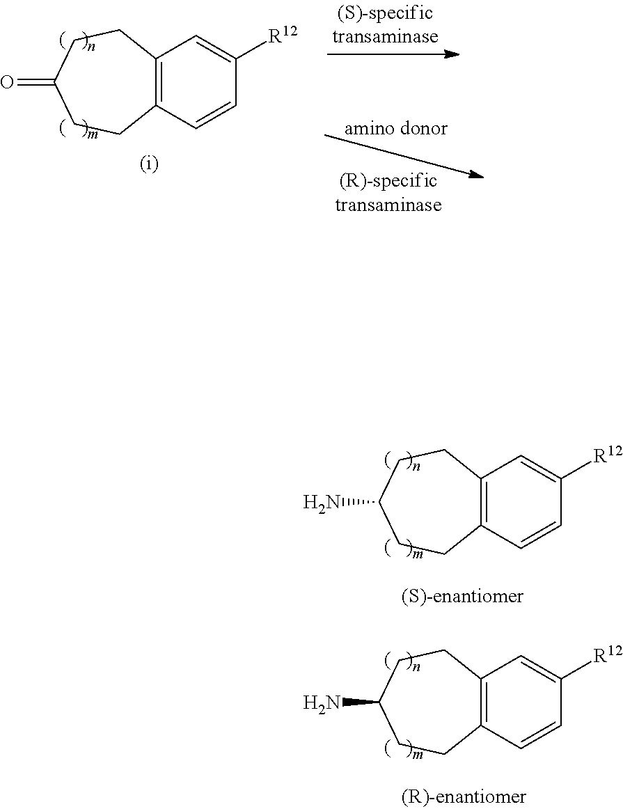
C12=C(C=CC([R12])=C1)CCC(=O)CC2.C12=C(C=CC([R12])=C1)CCC(N)CC2.C12=C(C=CC([R12])=C1)CCC(N)CC2
